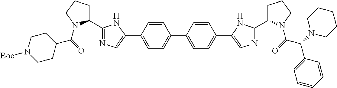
C1=CC(C2=CN=C(C3CCCN3C(C3CCN([Boc])CC3)=O)N2)=CC=C1C1=CC=C(C2=CN=C(C3CCCN3C(C(C3=CC=CC=C3)N3CCCCC3)=O)N2)C=C1
